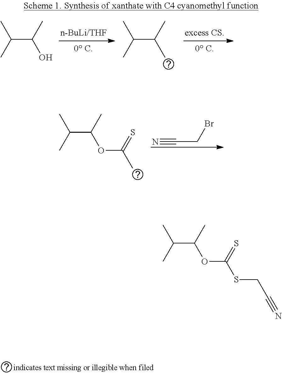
C(C(C)O)(C)C.C(C(C)C)(C)C.C(C(C)OC(C)=S)(C)C.N#CCBr.C(C(C)OC(SCC#N)=S)(C)C
